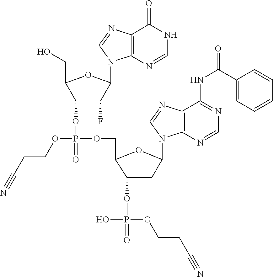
O(P(OCC1C(OP(OCCC#N)(O)=O)CC(N2C=NC3=C2N=CN=C3NC(C2=CC=CC=C2)=O)O1)(=O)OC1C(CO)OC(N2C3=C(N=C2)C(=O)NC=N3)C1F)CCC#N
